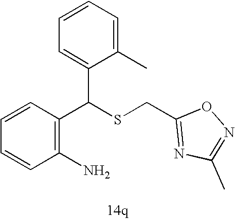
C1=CC=CC(C(SCC2=NC(C)=NO2)C2=CC=CC=C2C)=C1N
